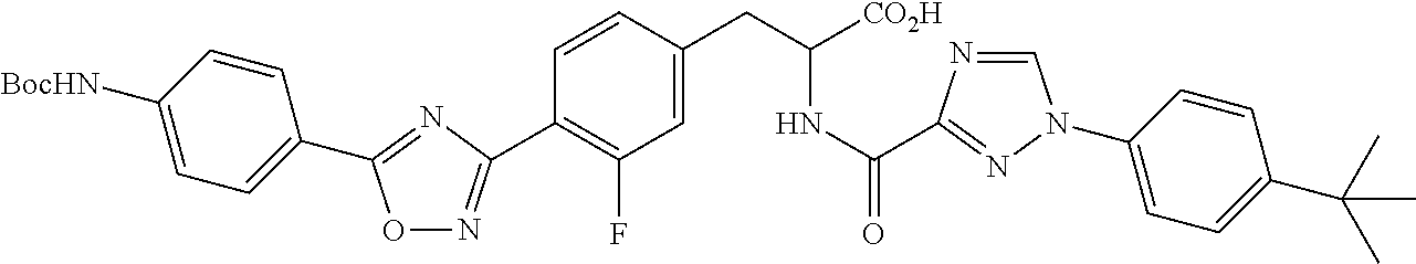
O1N=C(C2=C(F)C=C(CC(NC(=O)C3=NN(C4=CC=C(C(C)(C)C)C=C4)C=N3)[CO2H])C=C2)N=C1C1=CC=C([BocHN])C=C1
